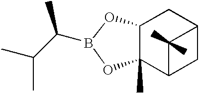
CC(C(B1OC2C(C)(O1)C1CC(C2)C1(C)C)C)C
